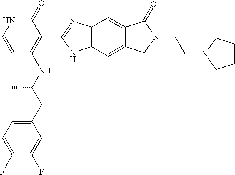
C12=C(C=C3C(=C1)C(=O)N(CCN1CCCC1)C3)NC(C1=C(NC(C)CC3=CC=C(F)C(F)=C3C)C=CNC1=O)=N2
